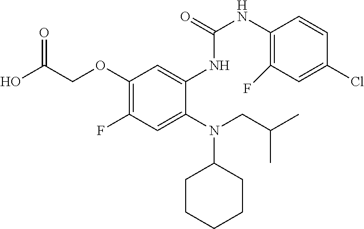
OC(COC1=C(F)C=C(N(CC(C)C)C2CCCCC2)C(NC(=O)NC2=C(F)C=C(Cl)C=C2)=C1)=O
